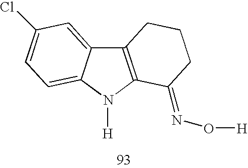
C12=C(N([H])C3=CC=C(Cl)C=C13)C(=NO[H])CCC2
